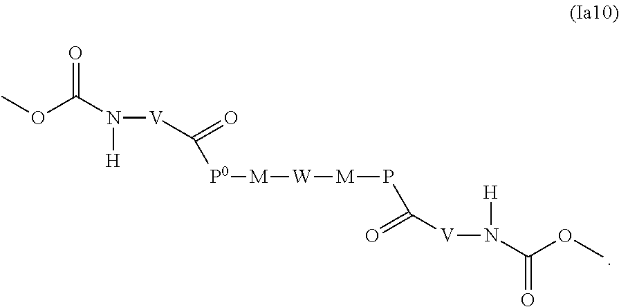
COC(N([H])[V]C(=O)[P0][M][W][M]PC(=O)[V]N([H])C(OC)=O)=O
